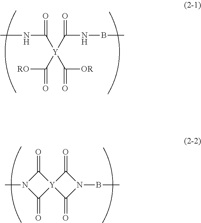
C([Y](C([RO])=O)(C(NBC)=O)C([OR])=O)(NC)=O.N1(C)C(=O)[Y]2(C1=O)C(=O)N(BC)C2=O
